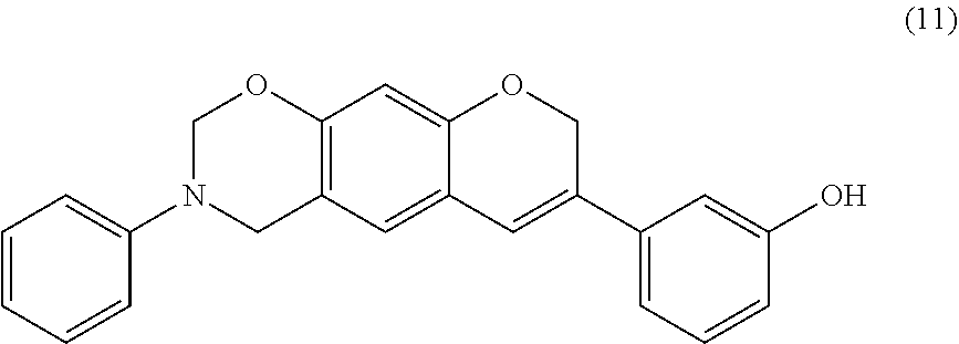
C1(N2CC3=C(OC2)C=C2C(=C3)C=C(C3=CC=CC(O)=C3)CO2)=CC=CC=C1
